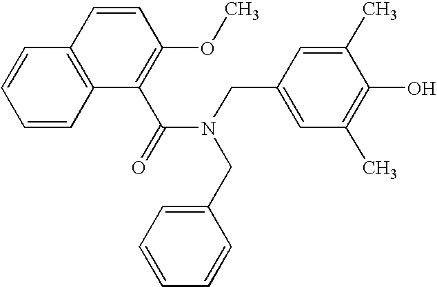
C1=CC2=C(C=C1)C=CC(OC)=C2C(=O)N(CC1=CC(C)=C(O)C(C)=C1)CC1=CC=CC=C1
